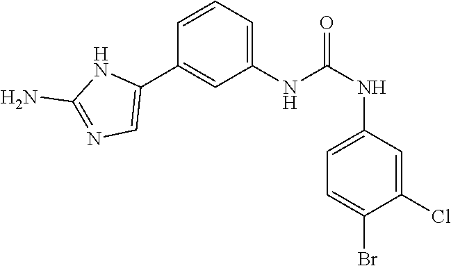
C1(NC(NC2=CC=C(Br)C(Cl)=C2)=O)=CC=CC(C2=CN=C(N)N2)=C1
